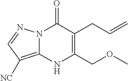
C1(CC=C)=C(COC)NC2=C([NC])C=NN2C1=O
